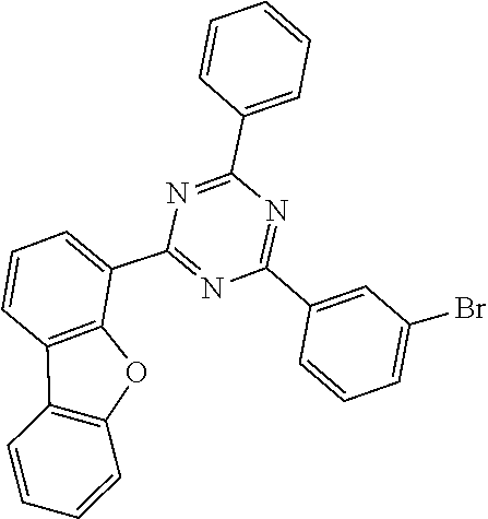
C1(C2=NC(C3=CC=CC=C3)=NC(C3=CC=CC4=C3OC3=C4C=CC=C3)=N2)=CC(Br)=CC=C1
